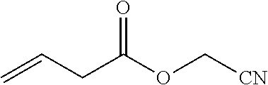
C=CCC(OC[CN])=O
